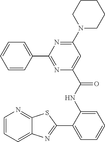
N1(C2=NC(C3=CC=CC=C3)=NC(C(NC3=CC=CC=C3C3=NC4=CC=CN=C4S3)=O)=C2)CCCCC1
